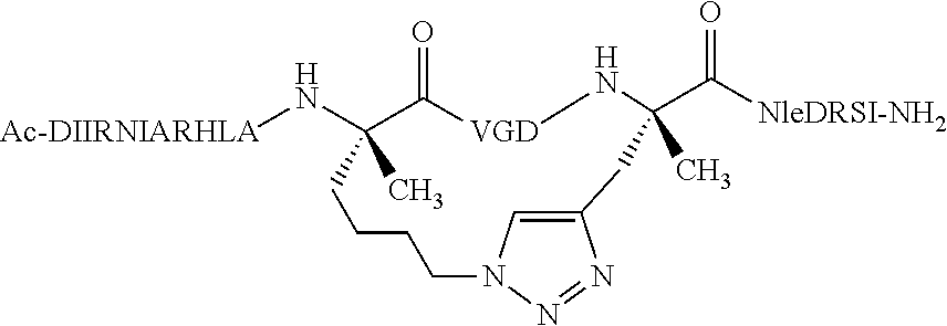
N([Ac-DIIRNIARHLA])C1(C)C(=O)[VGD]NC(C([NleDRSI-NH2])=O)(C)CC2=CN(N=N2)CCCC1
